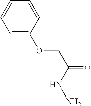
C1=C(OCC(NN)=O)C=CC=C1
